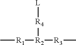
C[R1][R2]([R3]C)[R4][L]
